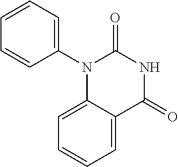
C12=CC=CC=C1C(=O)NC(=O)N2C1=CC=CC=C1
